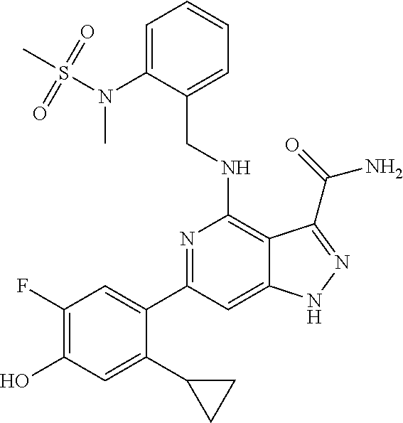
C1(C2=CC(F)=C(O)C=C2C2CC2)=NC(NCC2=CC=CC=C2N(S(=O)(=O)C)C)=C2C(=C1)NN=C2C(N)=O
